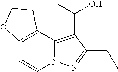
C(C)C1=NN2C(=C1C(O)C)C1=C(C=C2)OCC1
